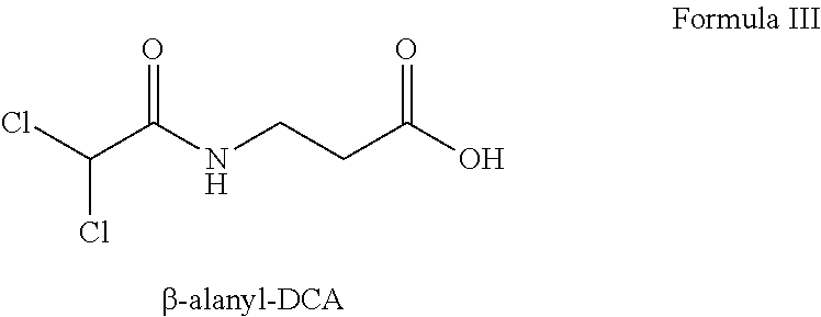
ClC(C(NCCC(O)=O)=O)Cl
